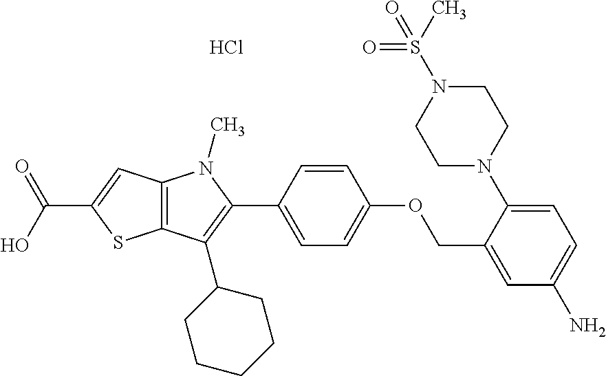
C12=C(C=C(C(O)=O)S1)N(C)C(C1=CC=C(OCC3=CC(N)=CC=C3N3CCN(S(=O)(C)=O)CC3)C=C1)=C2C1CCCCC1.Cl
